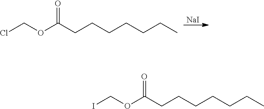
[NaI].O=C(OCCl)CCCCCCC.O=C(OCI)CCCCCCC
